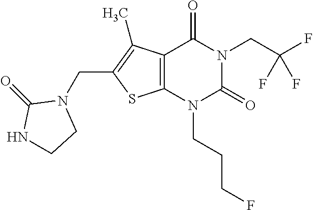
C12=C(N(CCCF)C(=O)N(CC(F)(F)F)C1=O)SC(CN1C(=O)NCC1)=C2C
